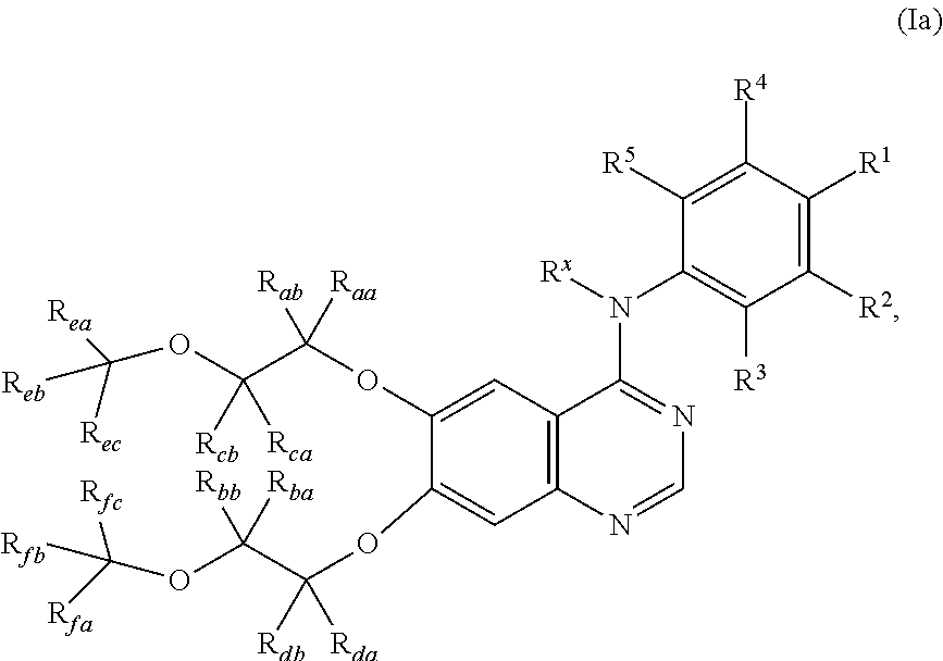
C1(OC(C(OC([Rfa])([Rfc])[Rfb])([Rbb])[Rba])([Rdb])[Rda])=CC2=C(C=C1OC(C(OC([Rea])([Rec])[Reb])([Rcb])[Rca])([Rab])[Raa])C(N([Rx])C1=C([R3])C([R2])=C([R1])C([R4])=C1[R5])=NC=N2
